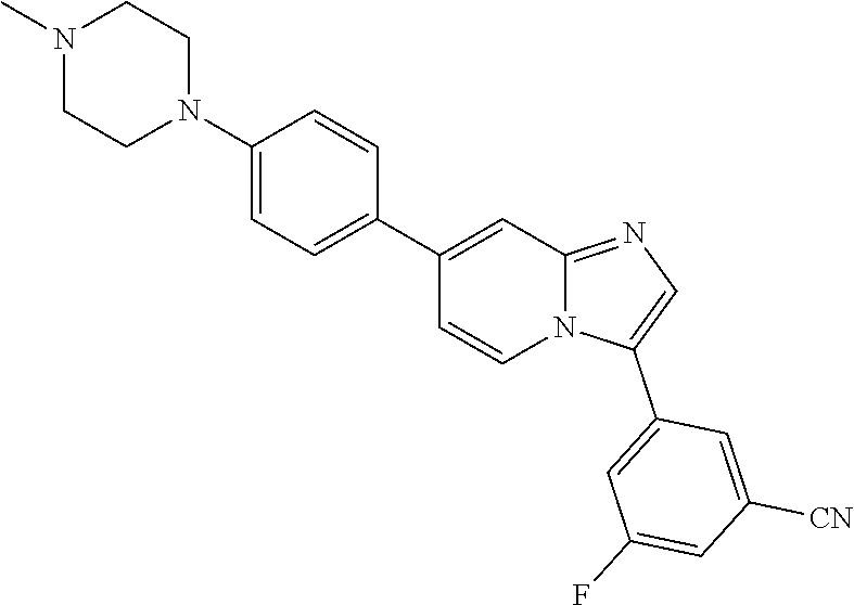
N12C(=NC=C1C1=CC(F)=CC([CN])=C1)C=C(C1=CC=C(N3CCN(C)CC3)C=C1)C=C2
